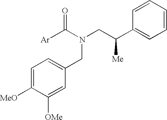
C1=C([MeO])C([OMe])=CC(CN(C([Ar])=O)CC(C2=CC=CC=C2)[Me])=C1
